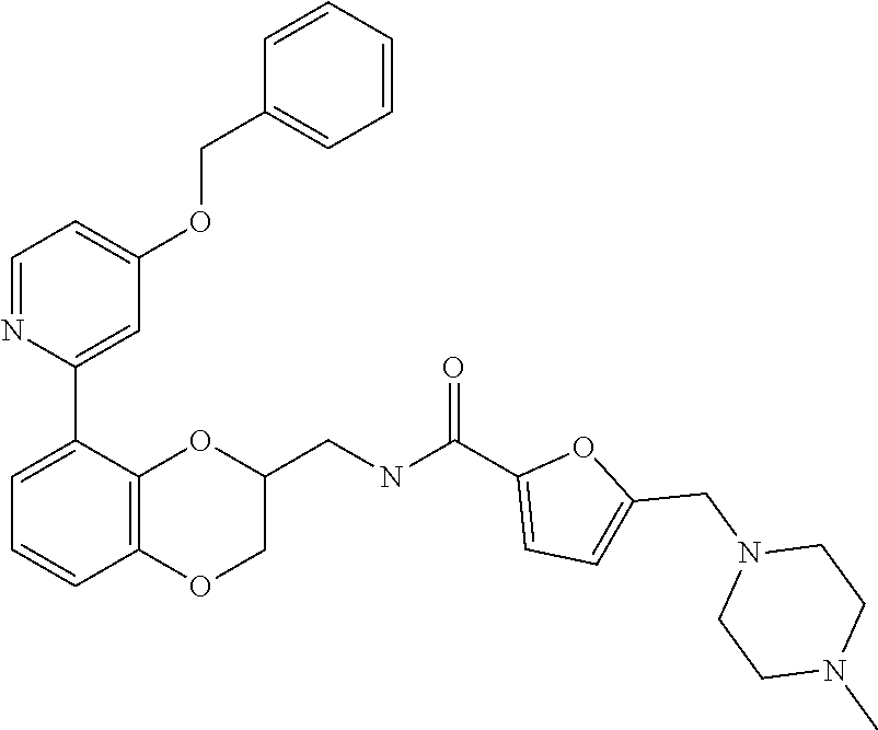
C1=NC(C2=CC=CC3=C2OC(CNC(C2=CC=C(CN4CCN(C)CC4)O2)=O)CO3)=CC(OCC2=CC=CC=C2)=C1
